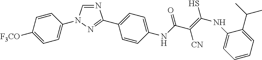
N1=CN(C2=CC=C([F3CO])C=C2)N=C1C1=CC=C(NC(C(=C(NC2=CC=CC=C2C(C)C)S)[CN])=O)C=C1
